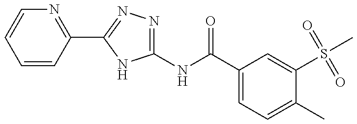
C1(NC(C2=CC=C(C)C(S(C)(=O)=O)=C2)=O)=NN=C(C2=NC=CC=C2)N1
